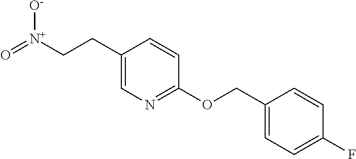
C1(CC[N+](=O)[O-])=CN=C(OCC2=CC=C(F)C=C2)C=C1
